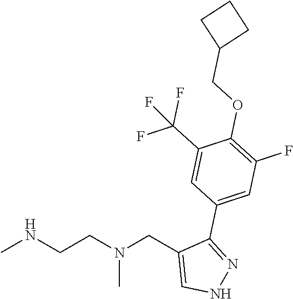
CNCCN(CC1=CNN=C1C1=CC(F)=C(OCC2CCC2)C(C(F)(F)F)=C1)C
